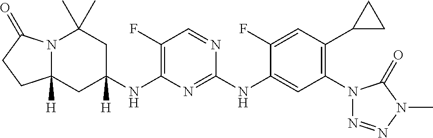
N12C(C)(C)CC(NC3=C(F)C=NC(NC4=CC(N5N=NN(C)C5=O)=C(C5CC5)C=C4F)=N3)([H])CC1([H])CCC2=O
